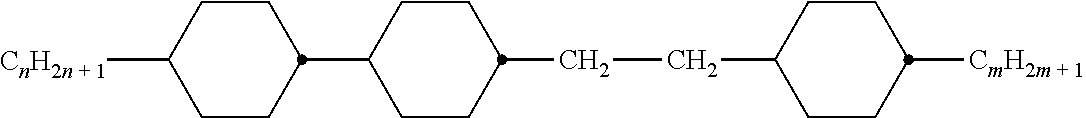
C1CC(C2CCC(CCC3CCC([CmH2m + 1])CC3)CC2)CCC1[CnH2n + 1]
